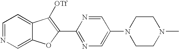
C1=NC=C2C(=C1)C([OTf])=C(C1=NC=C(N3CCN(C)CC3)C=N1)O2
